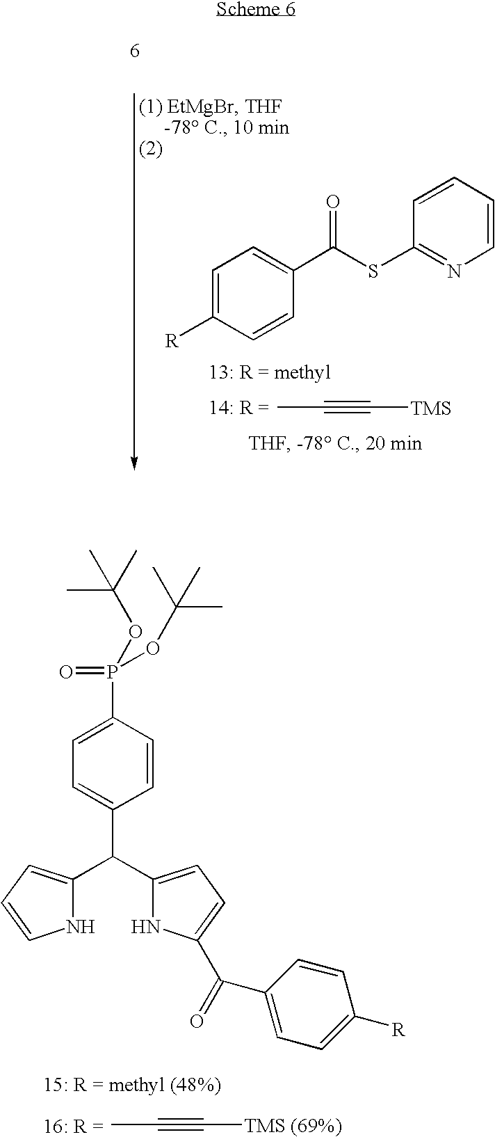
CC#C[TMS (69%)].C1=C(P(=O)(OC(C)(C)C)OC(C)(C)C)C=CC(C(C2=CC=CN2)C2=CC=C(C(=O)C3=CC=C([R])C=C3)N2)=C1.CC#C[TMS].C1=C([R])C=CC(C(SC2=NC=CC=C2)=O)=C1
